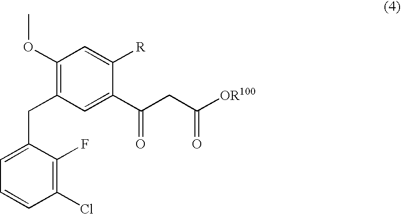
C1(Cl)=C(F)C(CC2=C(OC)C=C([R])C(C(CC([OR100])=O)=O)=C2)=CC=C1
